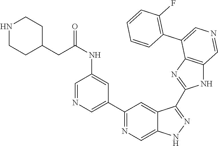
C1(C2=CN=CC(NC(=O)CC3CCNCC3)=C2)=NC=C2C(=C1)C(C1=NC3=C(N1)C=NC=C3C1=C(F)C=CC=C1)=NN2
